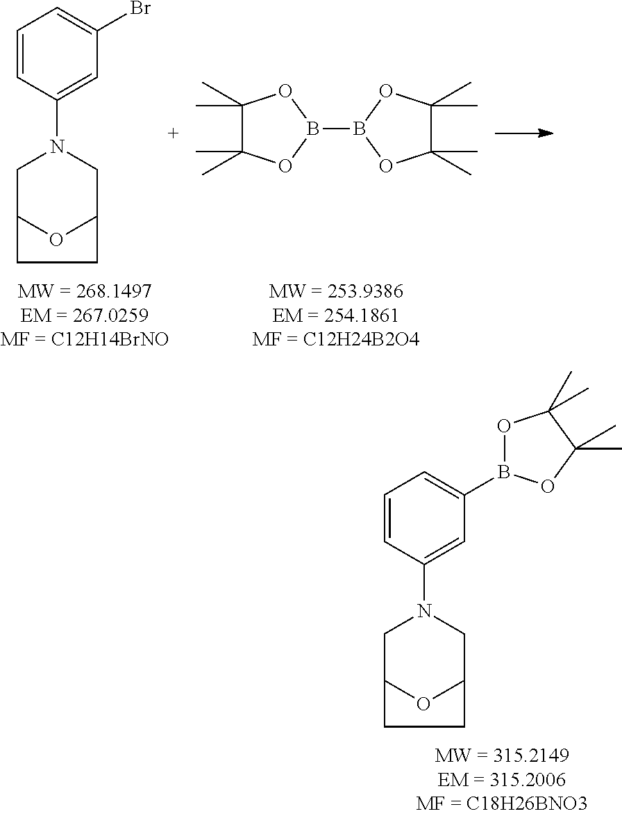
C1=CC(N2CC3OC(C2)CC3)=CC(Br)=C1.C1(C)(C)C(C)(C)OB(B2OC(C)(C)C(C)(C)O2)O1.C1=CC(N2CC3OC(C2)CC3)=CC(B2OC(C)(C)C(C)(C)O2)=C1
